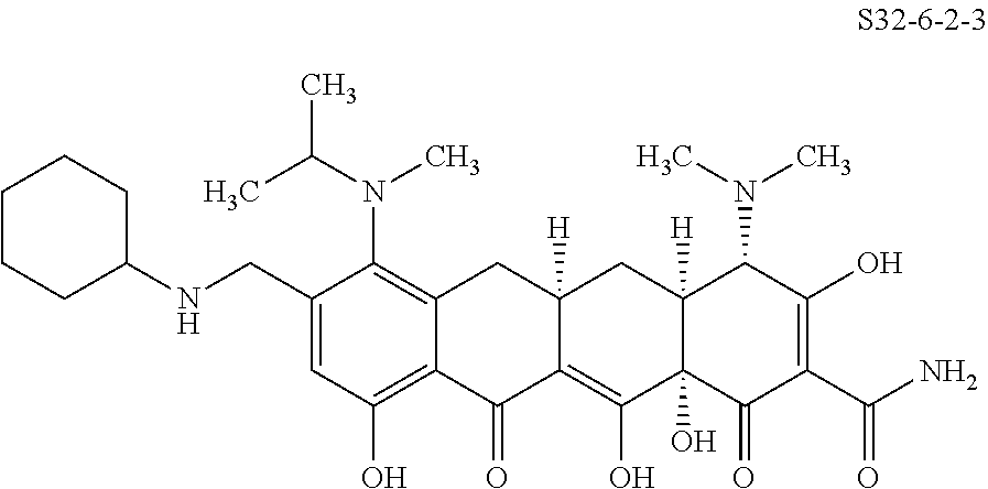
C1(CNC2CCCCC2)=CC(O)=C2C(=C1N(C)C(C)C)CC1([H])C(=C(O)C3(O)C([H])(C1)C(N(C)C)C(O)=C(C(N)=O)C3=O)C2=O
